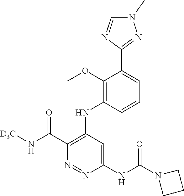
C1(C(N[D3C])=O)=C(NC2=C(OC)C(C3=NN(C)C=N3)=CC=C2)C=C(NC(N2CCC2)=O)N=N1
